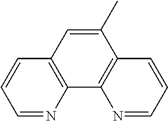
C12=C(C=C(C)C3=C1N=CC=C3)C=CC=N2
